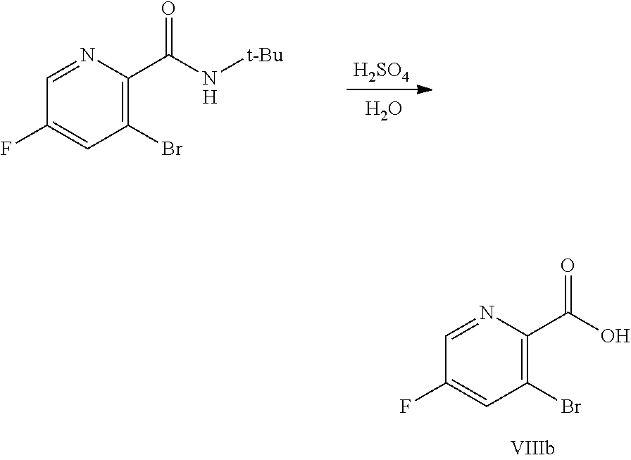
C1(F)=CC(Br)=C(C(=O)N[t-Bu])N=C1.[H].[H2SO4].O.C1(F)=CC(Br)=C(C(=O)O)N=C1
